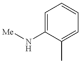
[Me]NC1=CC=CC=C1C
